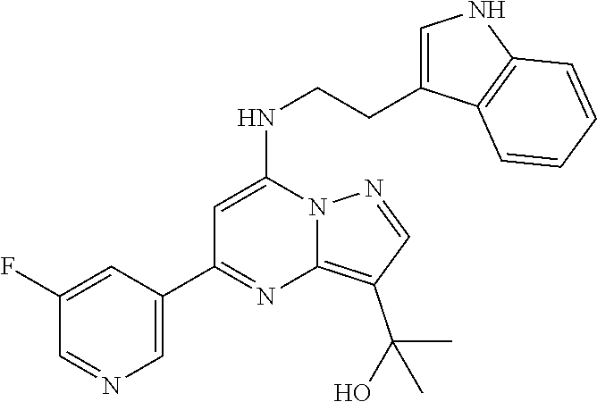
C1(C2=NC3=C(C(C)(O)C)C=NN3C(NCCC3=CNC4=C3C=CC=C4)=C2)=CN=CC(F)=C1
